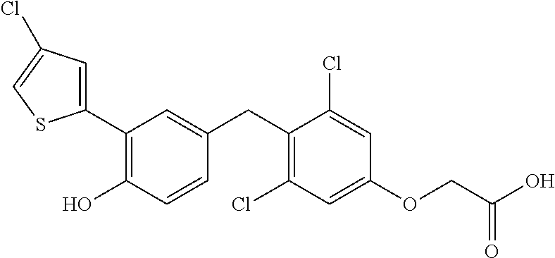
C1(C2=C(O)C=CC(CC3=C(Cl)C=C(OCC(O)=O)C=C3Cl)=C2)=CC(Cl)=CS1
